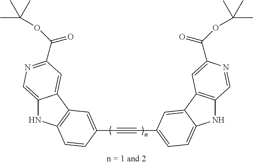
C12=CN=C(C(OC(C)(C)C)=O)C=C1C1=C(N2)C=CC(C#CC2=CC=C3NC4=C(C3=C2)C=C(C(OC(C)(C)C)=O)N=C4)=C1
